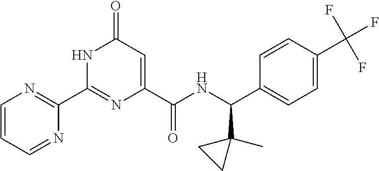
C1(C2=NC(C(NC(C3=CC=C(C(F)(F)F)C=C3)C3(C)CC3)=O)=CC(=O)N2)=NC=CC=N1
